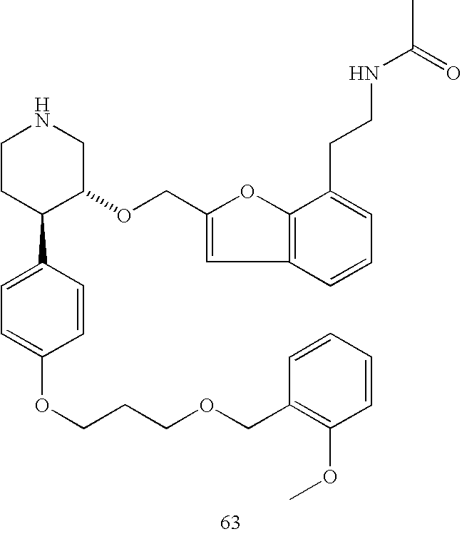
C1CC(C2=CC=C(OCCCOCC3=C(OC)C=CC=C3)C=C2)C(OCC2=CC3=C(O2)C(CCNC(C)=O)=CC=C3)CN1
